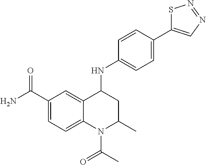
C1=C2C(=CC=C1C(N)=O)N(C(C)=O)C(C)CC2NC1=CC=C(C2=CN=NS2)C=C1
